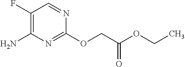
C1(F)=C(N)N=C(OCC(=O)OCC)N=C1
